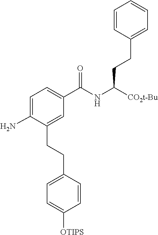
C(NC([CO2t-Bu])CCC1=CC=CC=C1)(C1=CC=C(N)C(CCC2=CC=C([OTIPS])C=C2)=C1)=O
